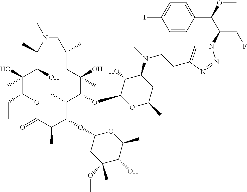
C1(O)(C)C(CC)OC(=O)C(C)C(OC2CC(OC)(C)C(O)C(C)O2)C(C)C(OC2OC(C)CC(N(C)CCC3=CN(C(C(OC)C4=CC=C(I)C=C4)CF)N=N3)C2O)C(O)(C)CC(C)CN(C)C(C)C1O
